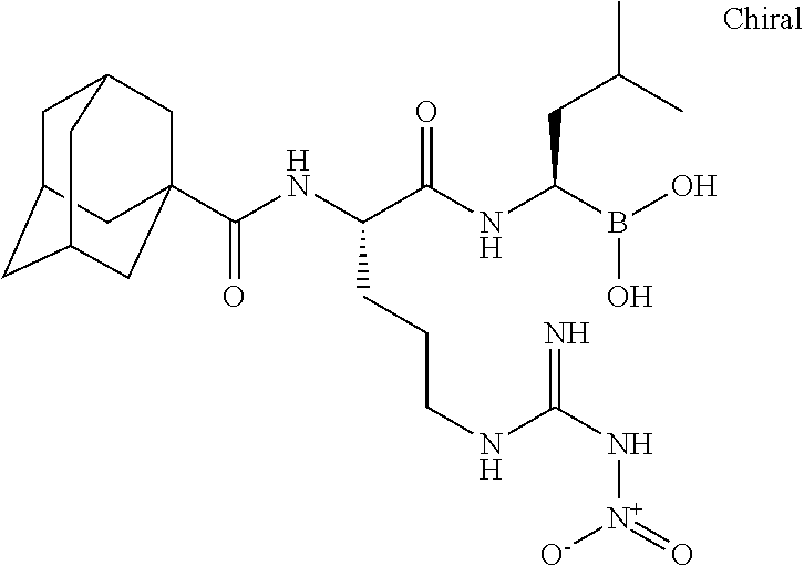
C(NC(C(NC(B(O)O)CC(C)C)=O)CCCNC(N[N+](=O)[O-])=N)(=O)C12CC3CC(CC(C1)C3)C2
